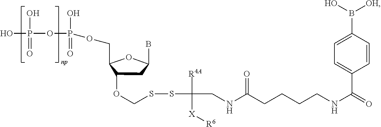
C1C(OCSSC([R4A])([X][R6])CNC(CCCCNC(C2=CC=C(B([OH])O)C=C2)=O)=O)C(COP(OP(O)(=O)O)(=O)O)OC1B
